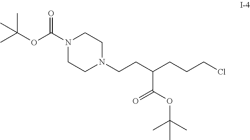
N1(C(OC(C)(C)C)=O)CCN(CCC(CCCCl)C(OC(C)(C)C)=O)CC1
